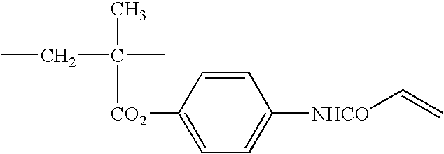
CC(C)(CC)[CO2]C1=CC=C([NHCO]C=C)C=C1
